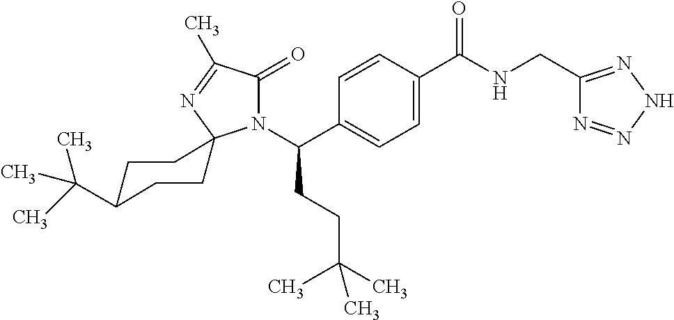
C1C(C(C)(C)C)CCC2(C1)N(C(C1=CC=C(C(NCC3=NNN=N3)=O)C=C1)CCC(C)(C)C)C(=O)C(C)=N2
